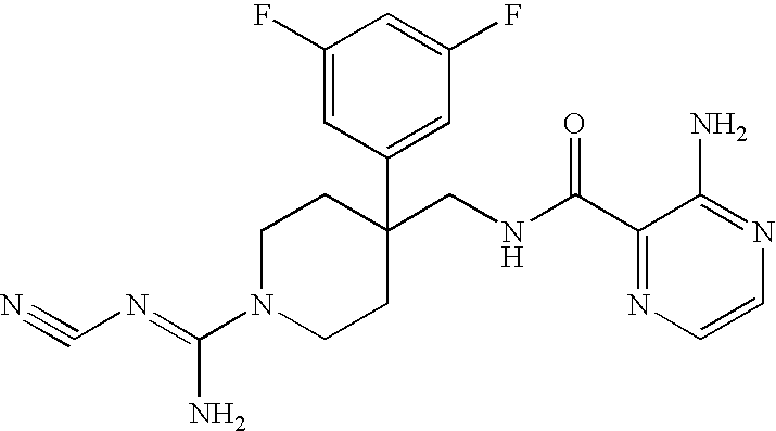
C1(CNC(C2=NC=CN=C2N)=O)(C2=CC(F)=CC(F)=C2)CCN(C(N)=NC#N)CC1
